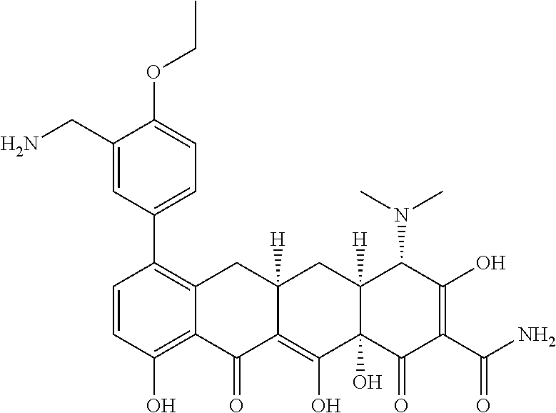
C1(C2=C3C(=C(O)C=C2)C(=O)C2=C(O)C4(O)C([H])(CC2([H])C3)C(N(C)C)C(O)=C(C(N)=O)C4=O)=CC=C(OCC)C(CN)=C1
